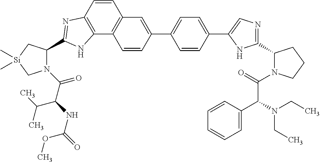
C1(C2=CC3=C(C4=C(C=C3)N=C(C3N(C(C(NC(=O)OC)C(C)C)=O)C[Si](C)(C)C3)N4)C=C2)=CC=C(C2=CN=C(C3N(C(=O)C(N(CC)CC)C4=CC=CC=C4)CCC3)N2)C=C1
